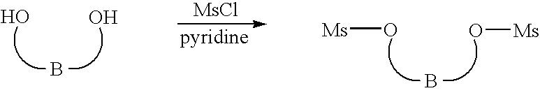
B.O.O.B.[Ms]O.O[Ms].[MsCl]
